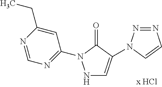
N1C=C(N2N=NC=C2)C(=O)N1C1=NC=NC(CC)=C1
